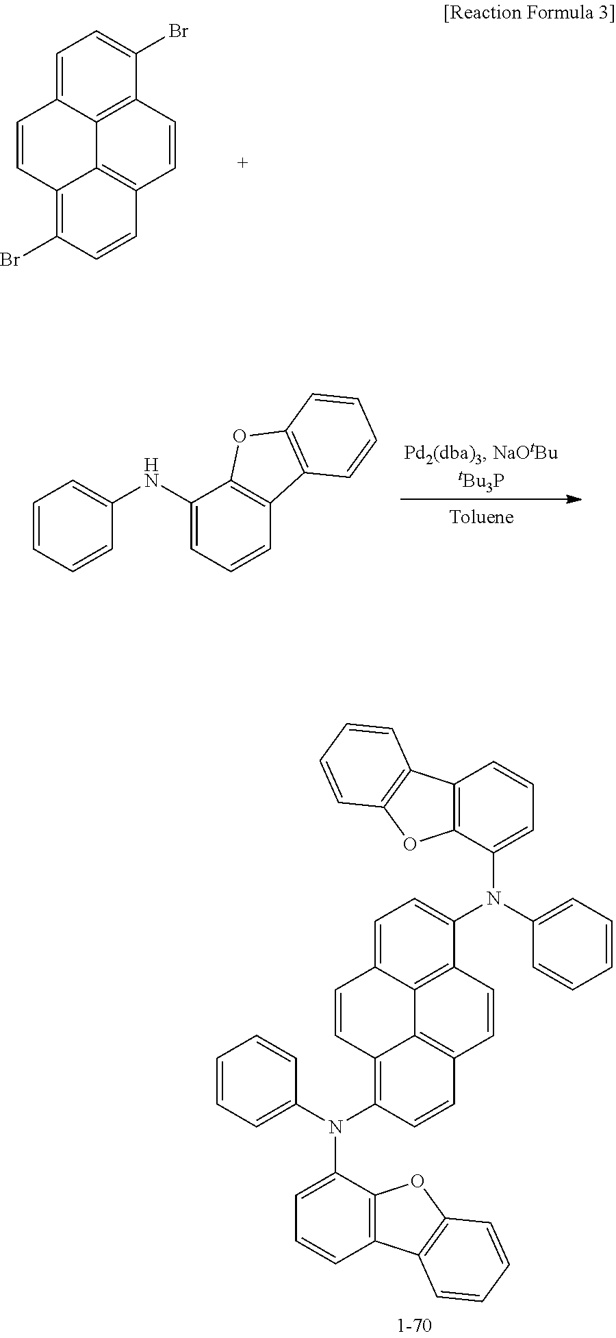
C1=C2C3=C(C(Br)=C1)C=CC1=C3C(=C(Br)C=C1)C=C2.C1=C2C3=C(C(N(C4=CC=CC5=C4OC4=C5C=CC=C4)C4=CC=CC=C4)=C1)C=CC1=C3C(=C(N(C3=CC=CC=C3)C3=CC=CC4=C3OC3=C4C=CC=C3)C=C1)C=C2.C1=CC=CC(NC2=CC=CC3=C2OC2=C3C=CC=C2)=C1
